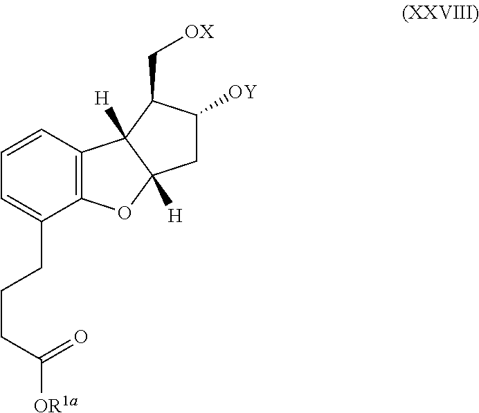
C12=C(C=CC=C1CCCC([OR1a])=O)C1([H])C([H])(O2)CC([OY])C1C[OX]
